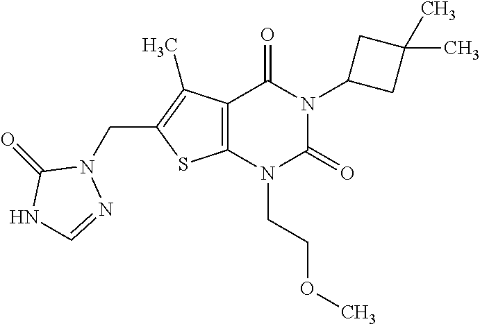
C12=C(N(CCOC)C(=O)N(C3CC(C)(C)C3)C1=O)SC(CN1C(=O)NC=N1)=C2C
